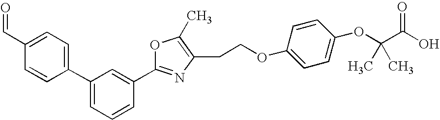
C1=C(C2=CC=C(C=O)C=C2)C=C(C2=NC(CCOC3=CC=C(OC(C(O)=O)(C)C)C=C3)=C(C)O2)C=C1
